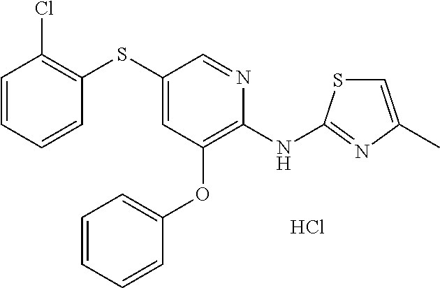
C1(SC2=C(Cl)C=CC=C2)=CC(OC2=CC=CC=C2)=C(NC2=NC(C)=CS2)N=C1.Cl
